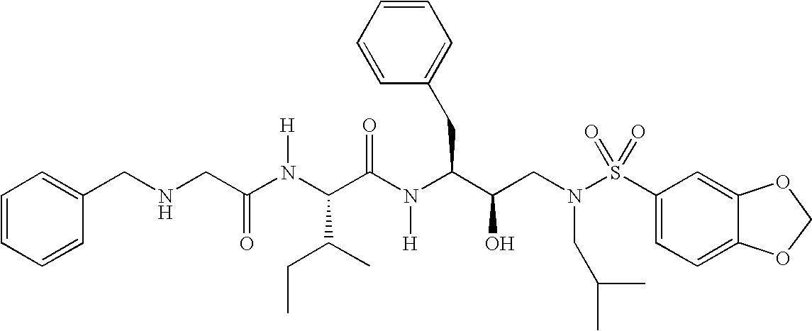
C(NCC(N(C(C(N(C(C(CN(S(C1=CC=C2C(=C1)OCO2)(=O)=O)CC(C)C)O)CC1=CC=CC=C1)[H])=O)C(C)CC)[H])=O)C1=CC=CC=C1
